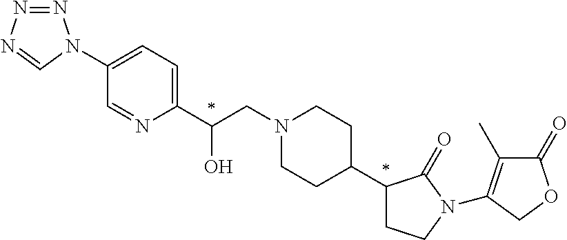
C(CN1CCC(C2CCN(C3=C(C)C(=O)OC3)C2=O)CC1)(C1=CC=C(N2N=NN=C2)C=N1)O
